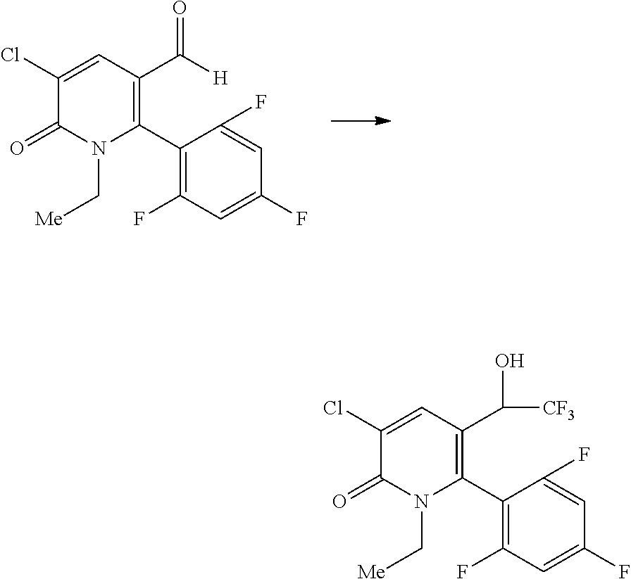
C1(C2=C(C(=O)[H])C=C(Cl)C(=O)N2C[Me])=C(F)C=C(F)C=C1F.C1(C2=C(C(O)[CF3])C=C(Cl)C(=O)N2C[Me])=C(F)C=C(F)C=C1F
